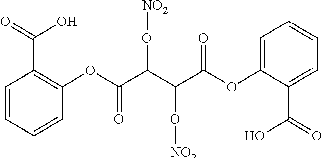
C1=CC=CC(OC(C(C(C(OC2=CC=CC=C2C(O)=O)=O)O[NO2])O[NO2])=O)=C1C(O)=O
